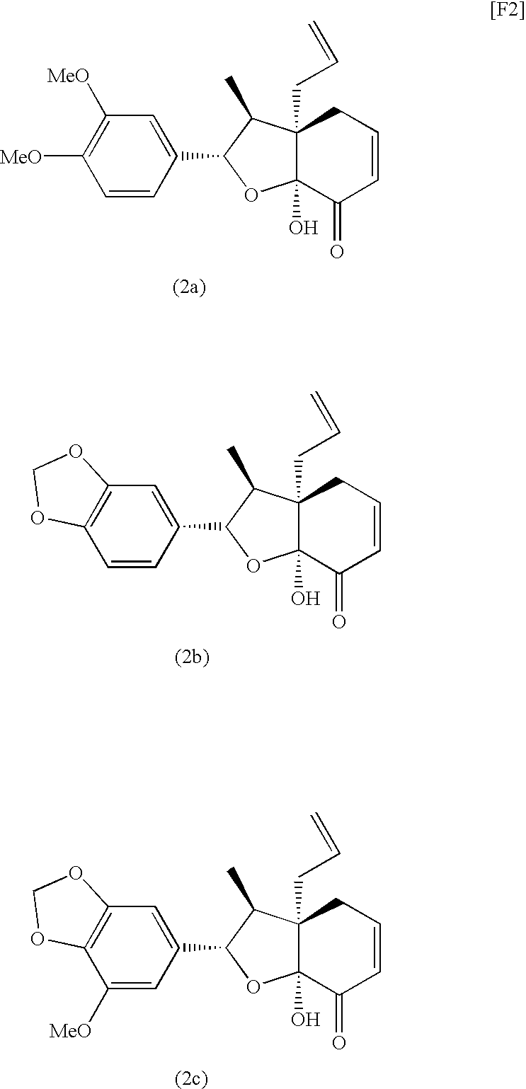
C1=CC(C2OC3(O)C(CC=C)(C2C)CC=CC3=O)=CC([MeO])=C1[MeO].C1=CC(C2OC3(O)C(CC=C)(C2C)CC=CC3=O)=CC2=C1OCO2.C1([MeO])=CC(C2OC3(O)C(CC=C)(C2C)CC=CC3=O)=CC2=C1OCO2
